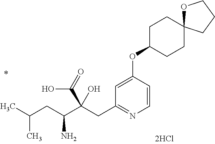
C1=CC(OC2CCC3(CC2)OCCC3)=CC(CC(C(CC(C)C)N)(C(=O)O)O)=N1
